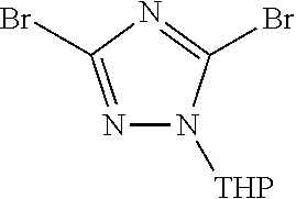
N1=C(Br)N=C(Br)N1[THP]
